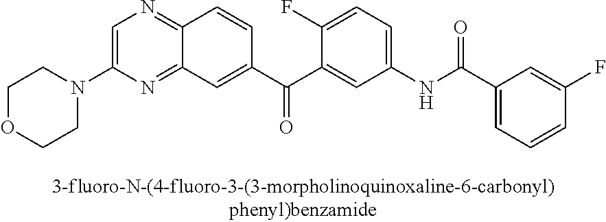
C1=C(N2CCOCC2)N=C2C(=N1)C=CC(C(C1=CC(NC(C3=CC=CC(F)=C3)=O)=CC=C1F)=O)=C2
